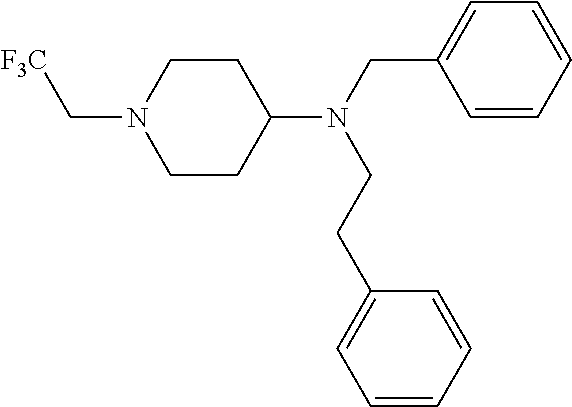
[F3C]CN1CCC(N(CC2=CC=CC=C2)CCC2=CC=CC=C2)CC1
